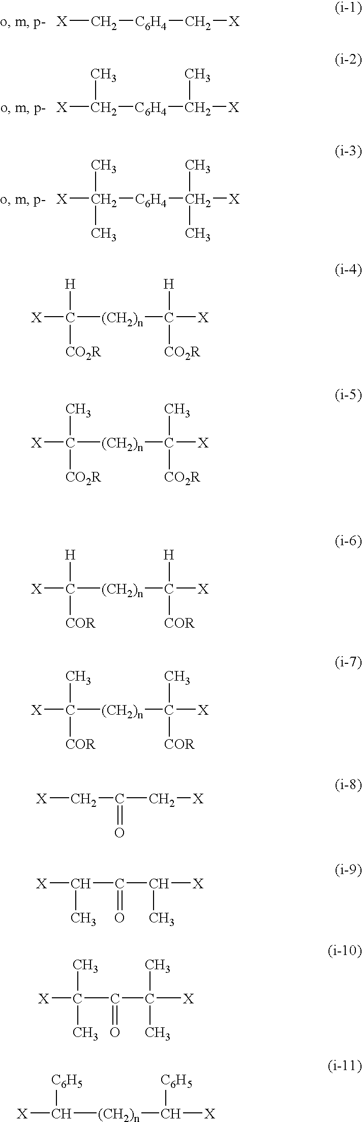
[X]C[C6H4]C[X].[X]C([C6H4]C([X])C)C.[X]C([C6H4]C([X])(C)C)(C)C.[X]C([(CH2)n]C([X])([H])[CO2R])([CO2R])[H].[X]C([(CH2)n]C([X])(C)[CO2R])([CO2R])C.[X]C([(CH2)n]C([X])([H])[COR])([COR])[H].[X]C([(CH2)n]C([X])(C)[COR])([COR])C.[X]CC(C[X])=O.[X]C(C(C([X])C)=O)C.[X]C(C(C([X])(C)C)=O)(C)C.[X]C([(CH2)n]C([X])[C6H5])[C6H5]
